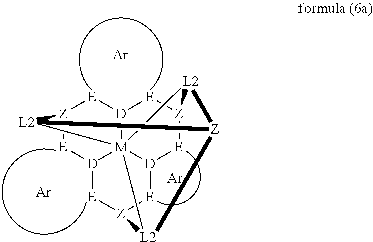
[Z]12[E][D]3[E][Z]4[E][D]5[E][Z]6[E][D]([E]1)[M]3517[L2]2[Z]([L2]61)[L2]47.[Ar].[Ar].[Ar]
